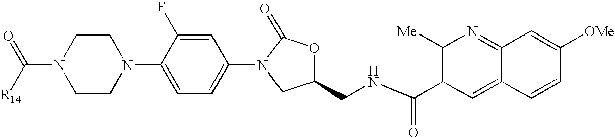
N1(C([R14])=O)CCN(C2=CC=C(N3C(=O)OC(CNC(C4C=C5C(=NC4[Me])C=C([OMe])C=C5)=O)C3)C=C2F)CC1
